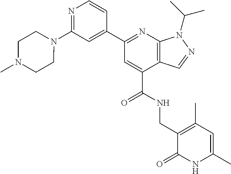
N1=C(N2CCN(C)CC2)C=C(C2=NC3=C(C(C(NCC4=C(C)C=C(C)NC4=O)=O)=C2)C=NN3C(C)C)C=C1
